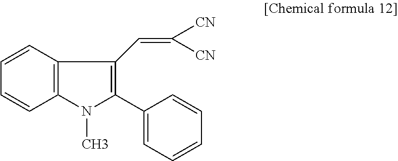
C12=C(C=CC=C1)C(C=C([CN])[CN])=C(C1=CC=CC=C1)N2C
